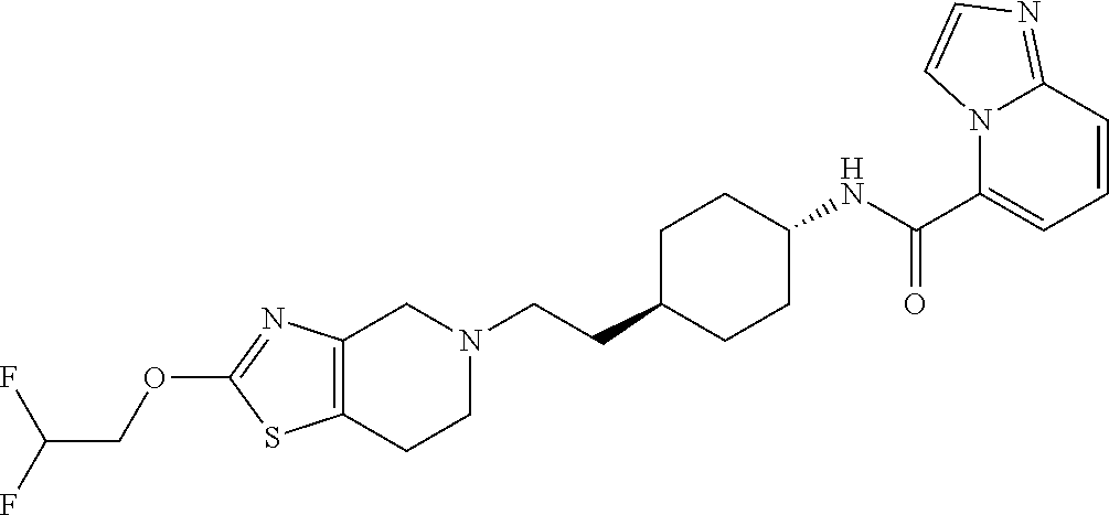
C(CC1CCC(NC(C2=CC=CC3=NC=CN23)=O)CC1)N1CC2=C(CC1)SC(OCC(F)F)=N2
